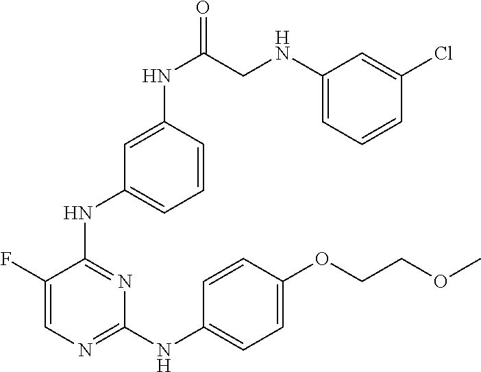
C1(F)=CN=C(NC2=CC=C(OCCOC)C=C2)N=C1NC1=CC=CC(NC(CNC2=CC=CC(Cl)=C2)=O)=C1
